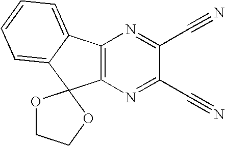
C12=C(C3=CC=CC=C3C13OCCO3)N=C(C#N)C(C#N)=N2
